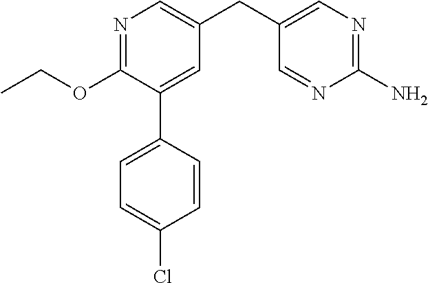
C1(OCC)=NC=C(CC2=CN=C(N)N=C2)C=C1C1=CC=C(Cl)C=C1
